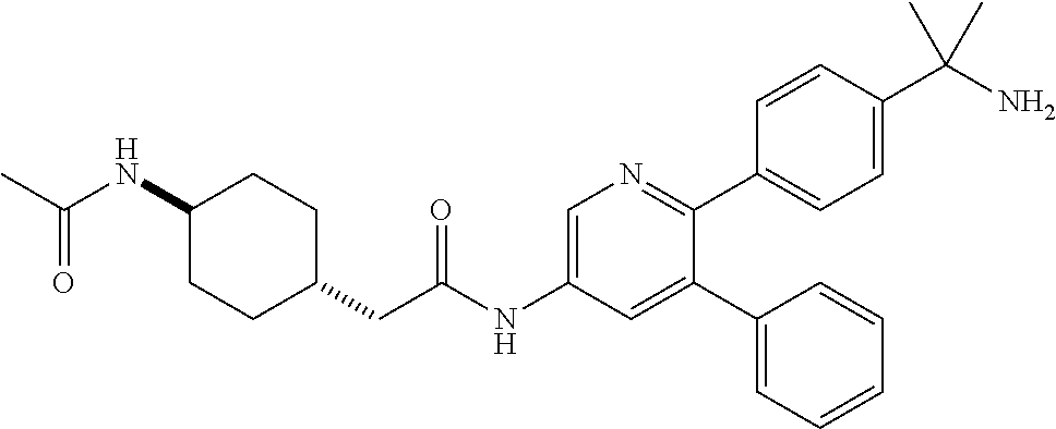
N(C1CCC(CC(NC2=CN=C(C3=CC=C(C(N)(C)C)C=C3)C(C3=CC=CC=C3)=C2)=O)CC1)C(C)=O
